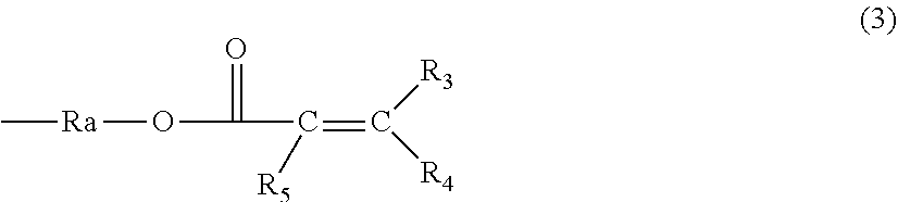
C[Ra]OC(C(=C([R3])[R4])[R5])=O
